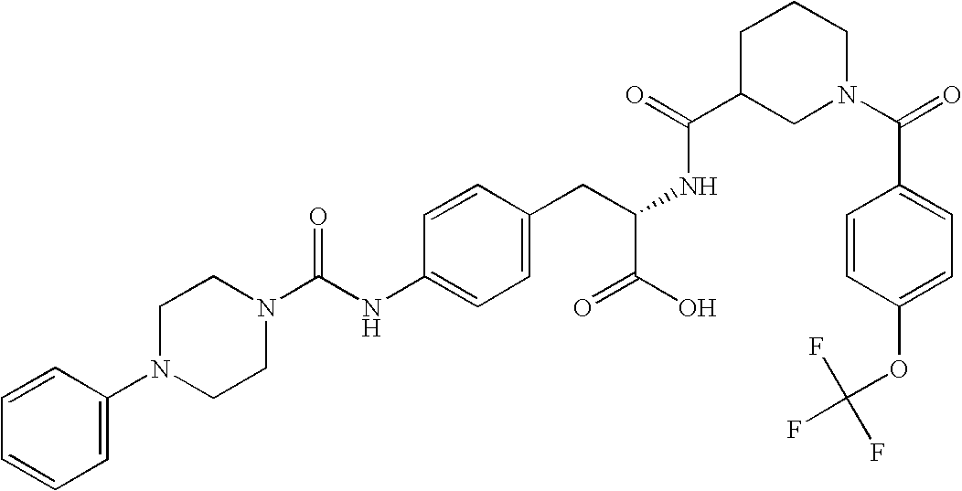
C1=CC(N2CCN(C(NC3=CC=C(CC(NC(C4CN(C(=O)C5=CC=C(OC(F)(F)F)C=C5)CCC4)=O)C(O)=O)C=C3)=O)CC2)=CC=C1
